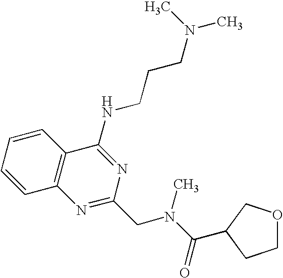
C1=CC=CC2=C1N=C(CN(C(=O)C1COCC1)C)N=C2NCCCN(C)C
